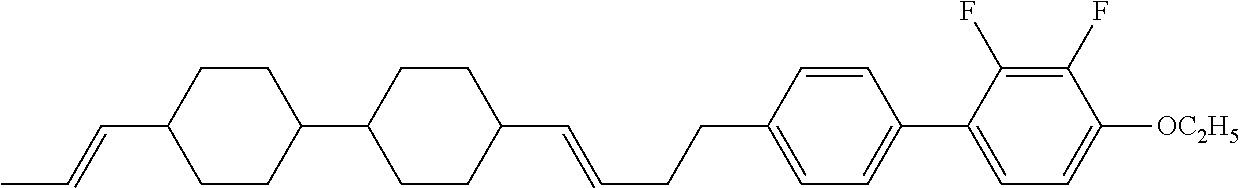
C1=CC(CCC=CC2CCC(C3CCC(C=CC)CC3)CC2)=CC=C1C1=CC=C([OC2H5])C(F)=C1F
